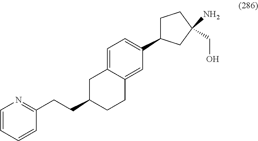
C1=C2C(=CC(C3CCC(CO)(N)C3)=C1)CCC(CCC1=NC=CC=C1)C2
